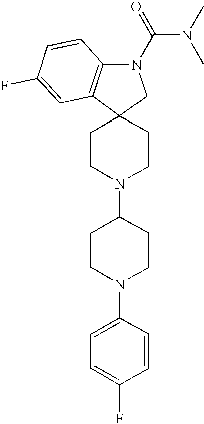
C1CN(C2CCN(C3=CC=C(F)C=C3)CC2)CCC12CN(C(N(C)C)=O)C1=C2C=C(F)C=C1
